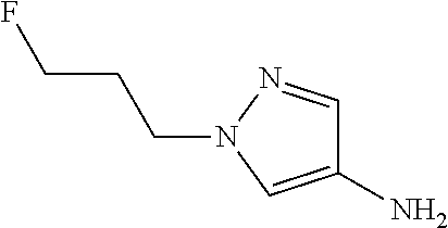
C1(N)=CN(CCCF)N=C1
